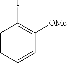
C1=CC=CC([OMe])=C1I
